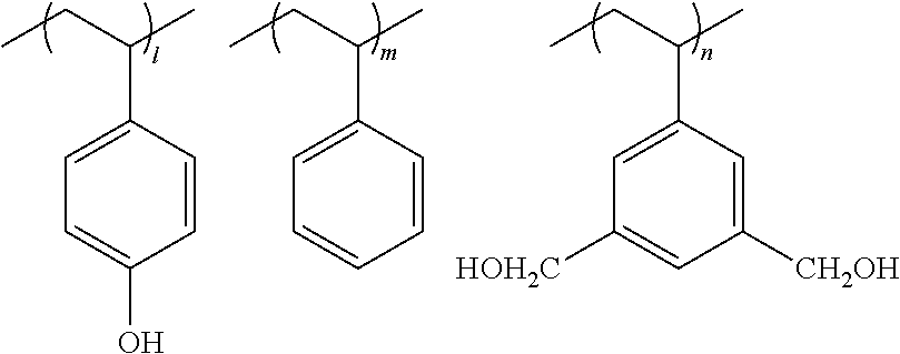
C1=CC(C(CC)C)=CC=C1O.C1=CC(C(CC)C)=CC=C1.C1([CH2OH])=CC(C(CC)C)=CC([HOH2C])=C1
